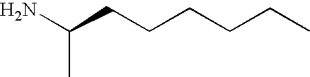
NC(CCCCCC)C
